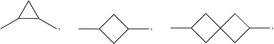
C1C(C)CC12CC(C)C2.C1C(C)CC1C.C1C(C)C1C
